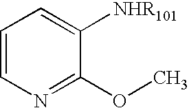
C1=CN=C(OC)C([NHR101])=C1
